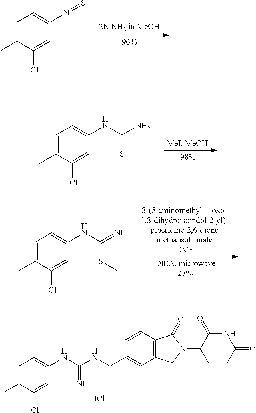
C1=C(C)C(Cl)=CC(N=S)=C1.C1=C(C)C(Cl)=CC(NC(N)=S)=C1.C1=C(C)C(Cl)=CC(NC(=N)SC)=C1.C1=C(C)C(Cl)=CC(NC(NCC2=CC3=C(C=C2)C(=O)N(C2CCC(=O)NC2=O)C3)=N)=C1.Cl
